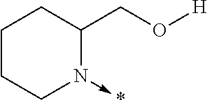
C1CCN(->*)C(CO[H])C1
